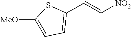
C1([MeO])=CC=C(C=C[NO2])S1
